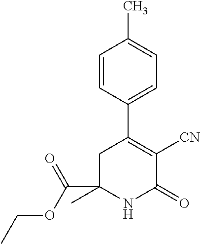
C(C1(C)NC(=O)C([CN])=C(C2=CC=C(C)C=C2)C1)(=O)OCC
